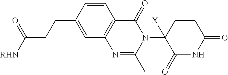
C1=CC(CCC([RHN])=O)=CC2=C1C(=O)N(C1([X])C(=O)NC(=O)CC1)C(C)=N2
